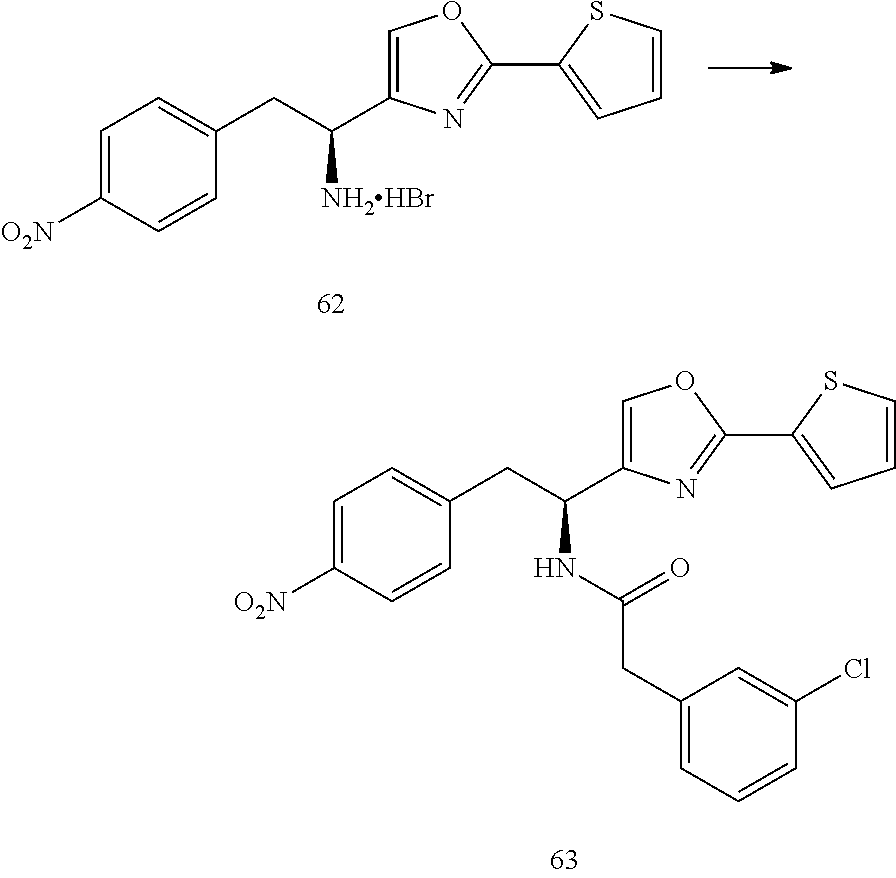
C1=C(C(CC2=CC=C([O2N])C=C2)[NH2HBr])N=C(C2=CC=CS2)O1.C1=C(C(CC2=CC=C([O2N])C=C2)NC(CC2=CC=CC(Cl)=C2)=O)N=C(C2=CC=CS2)O1
